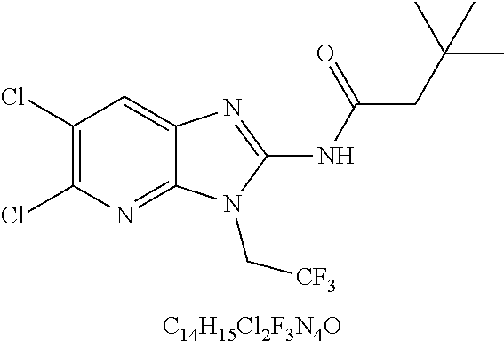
[C14H15Cl2F3N4O].C1(Cl)=C(Cl)N=C2C(=C1)N=C(NC(CC(C)(C)C)=O)N2C[CF3]
